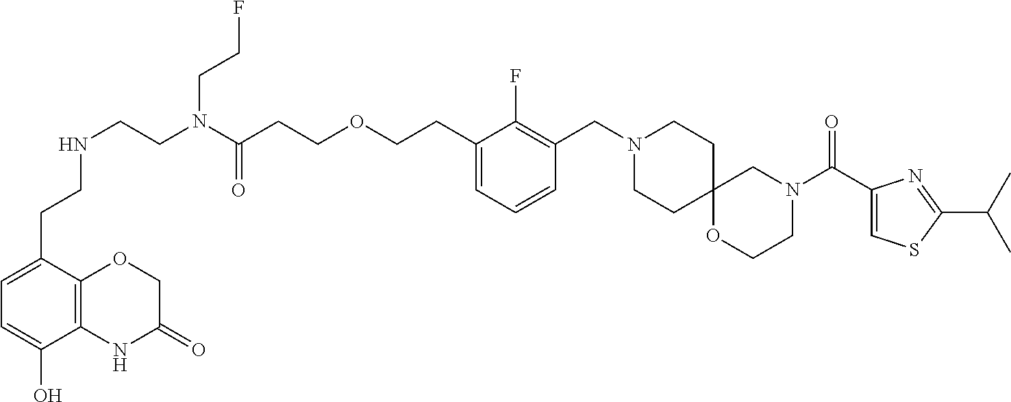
C1=C(CCNCCN(C(CCOCCC2=CC=CC(CN3CCC4(CC3)OCCN(C(C3=CSC(C(C)C)=N3)=O)C4)=C2F)=O)CCF)C2=C(C(O)=C1)NC(=O)CO2
